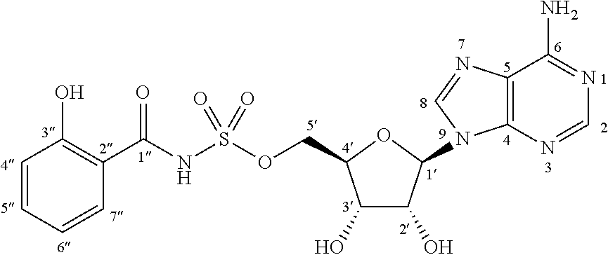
C12=C(N=CN=C1N)N(C1C(O)C(O)C(COS(NC(=O)C3=C(O)C=CC=C3)(=O)=O)O1)C=N2
